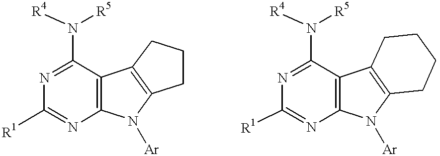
C1([R1])=NC2=C(C(N([R4])[R5])=N1)C1=C(N2[Ar])CCC1.C1([R1])=NC2=C(C(N([R4])[R5])=N1)C1=C(N2[Ar])CCCC1
